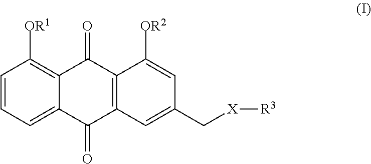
C1=CC=C2C(=C1[OR1])C(=O)C1=C(C2=O)C=C(C[X][R3])C=C1[OR2]
